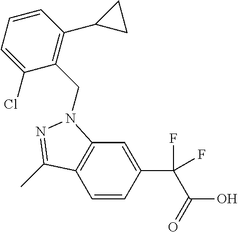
C1=CC(C(C(O)=O)(F)F)=CC2=C1C(C)=NN2CC1=C(C2CC2)C=CC=C1Cl
